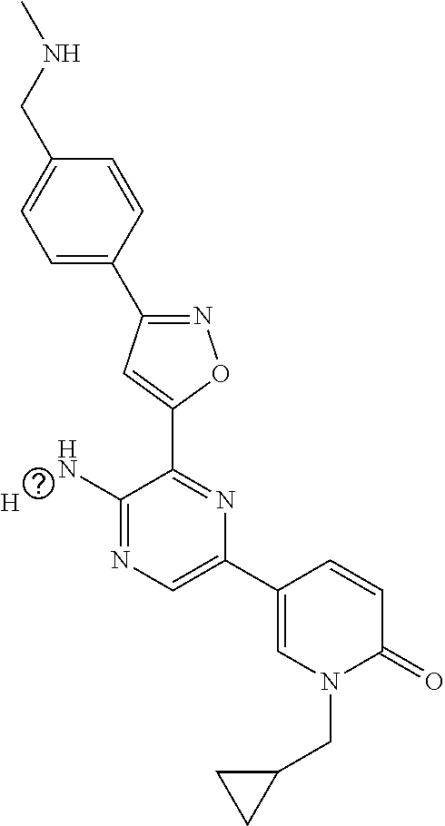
C1=C(C2=NOC(C3=NC(C4=CN(CC5CC5)C(=O)C=C4)=CN=C3N)=C2)C=CC(CNC)=C1.[H]
